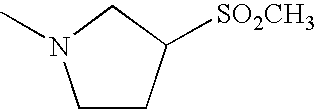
C1CC([SO2CH3])CN1C
